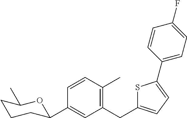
C1(CC2=CC=C(C3=CC=C(F)C=C3)S2)=C(C)C=CC(C2CCCC(C)O2)=C1
